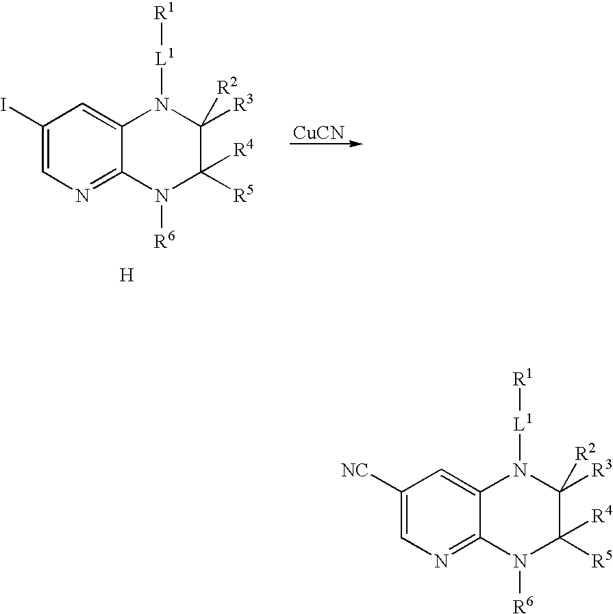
[CuCN].C1(I)=CN=C2C(=C1)N([L1][R1])C([R3])([R2])C([R5])([R4])N2[R6].[H].C1([NC])=CN=C2C(=C1)N([L1][R1])C([R3])([R2])C([R5])([R4])N2[R6]
